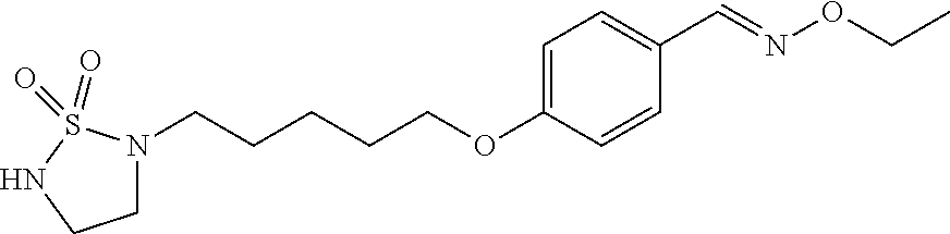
N1CCN(CCCCCOC2=CC=C(C=NOCC)C=C2)S1(=O)=O
